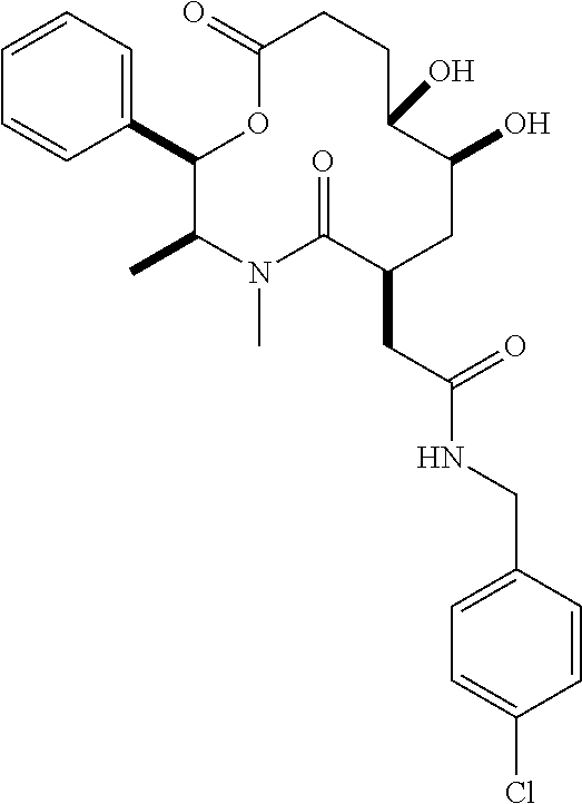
C1(C2=CC=CC=C2)C(C)N(C)C(=O)C(CC(NCC2=CC=C(Cl)C=C2)=O)CC(O)C(O)CCC(=O)O1
